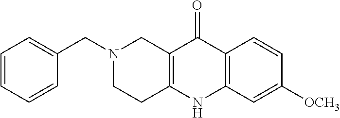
N1(CC2=CC=CC=C2)CCC2=C(C1)C(=O)C1=C(N2)C=C([OCH3])C=C1
